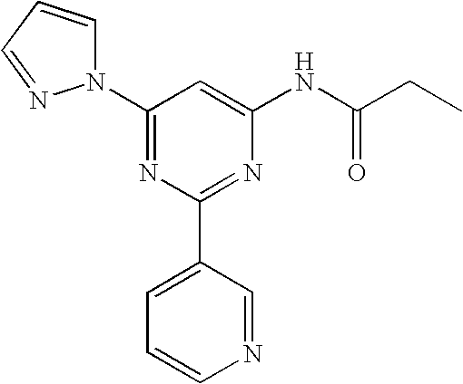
C1(N2C=CC=N2)=NC(C2=CC=CN=C2)=NC(NC(CC)=O)=C1
